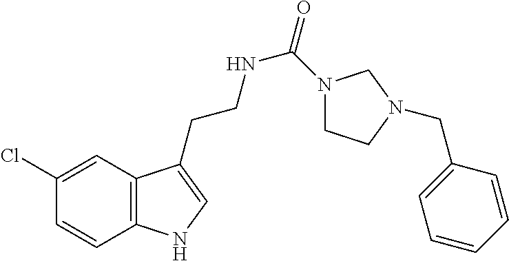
N(CCC1=CNC2=C1C=C(Cl)C=C2)C(=O)N1CCN(CC2=CC=CC=C2)C1
